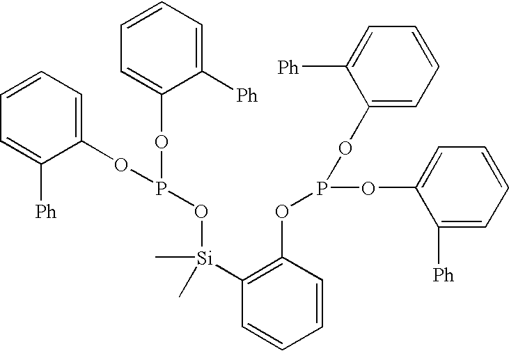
C1=CC=C(OP(OC2=CC=CC=C2[Ph])O[Si](C2=C(OP(OC3=CC=CC=C3[Ph])OC3=CC=CC=C3[Ph])C=CC=C2)(C)C)C([Ph])=C1
